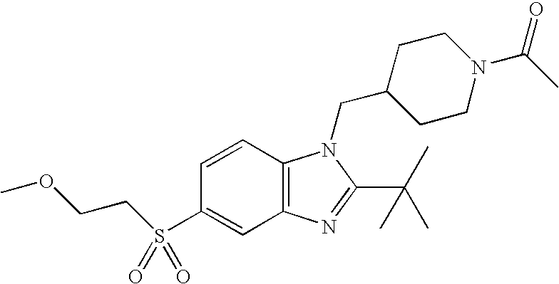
C12=C(C=CC(S(=O)(=O)CCOC)=C1)N(CC1CCN(C(C)=O)CC1)C(C(C)(C)C)=N2
